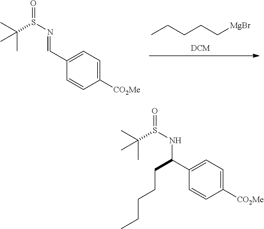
C1=C(C=NS(C(C)(C)C)=O)C=CC([CO2Me])=C1.CCCCC[MgBr].CC(C)(C)S(NC(C1=CC=C([CO2Me])C=C1)CCCCC)=O
